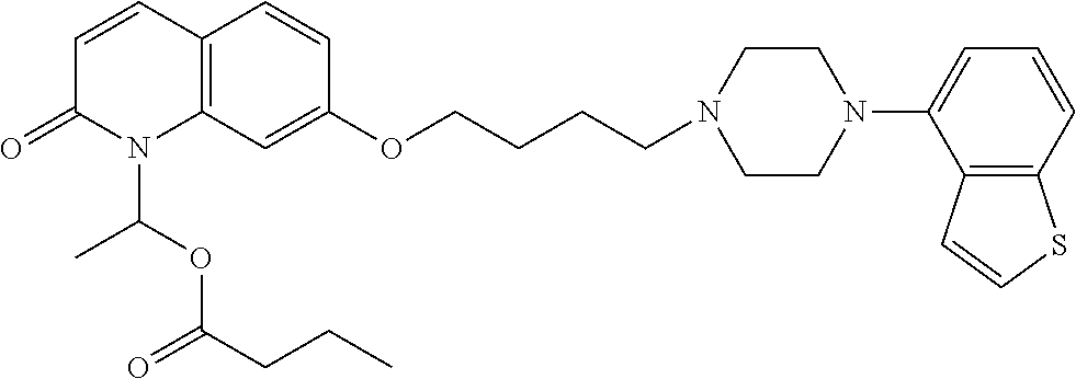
C1=CC2=C(N(C(OC(CCC)=O)C)C1=O)C=C(OCCCCN1CCN(C3=CC=CC4=C3C=CS4)CC1)C=C2
